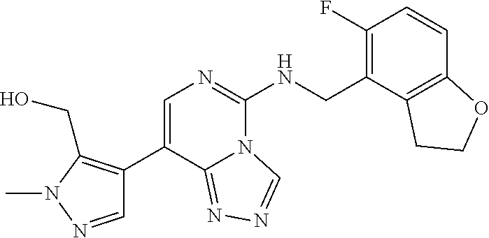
C1=NN(C)C(CO)=C1C1=CN=C(NCC2=C(F)C=CC3=C2CCO3)N2C1=NN=C2
